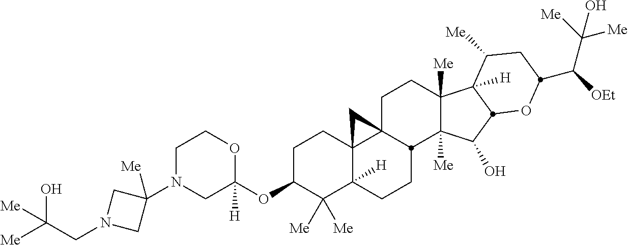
C1N(C2([Me])CN(CC([Me])(O)[Me])C2)CC(OC2C([Me])([Me])C3([H])C4(CC2)C2(CCC5([Me])C([Me])(C(O)C6C5([H])C([Me])CC(C([OEt])C([Me])([Me])O)O6)C2CC3)C4)([H])OC1
